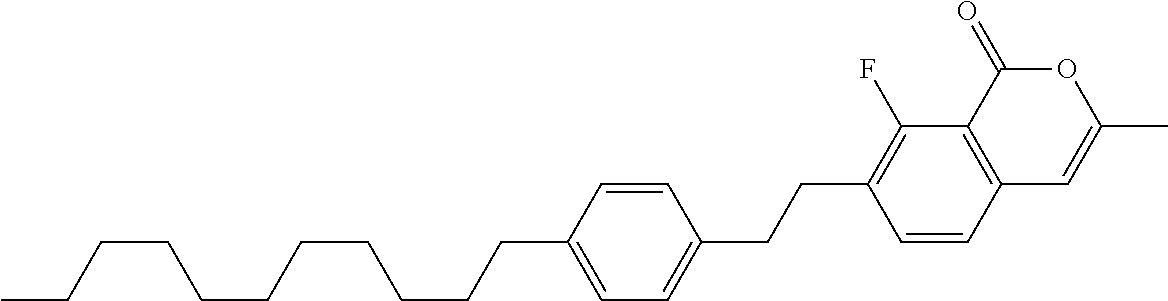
C12=C(C(=O)OC(C)=C1)C(F)=C(CCC1=CC=C(CCCCCCCCCCC)C=C1)C=C2
